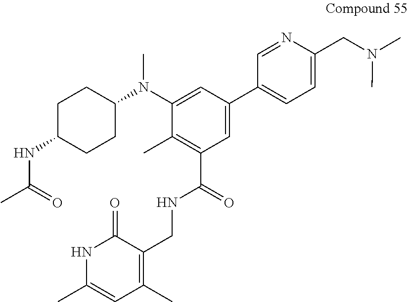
C1C(NC(C)=O)CCC(N(C2=CC(C3=CC=C(CN(C)C)N=C3)=CC(C(NCC3=C(C)C=C(C)NC3=O)=O)=C2C)C)C1
